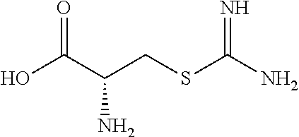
OC(C(CSC(=N)N)N)=O
